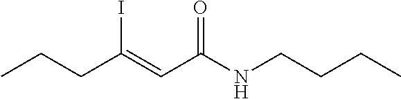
C(NCCCC)(C=C(CCC)I)=O
